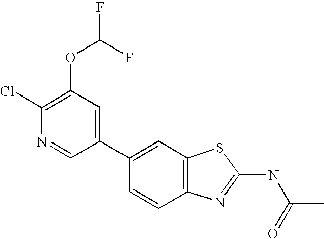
C1(C2=CC3=C(C=C2)N=C(NC(=O)C)S3)=CC(OC(F)F)=C(Cl)N=C1
